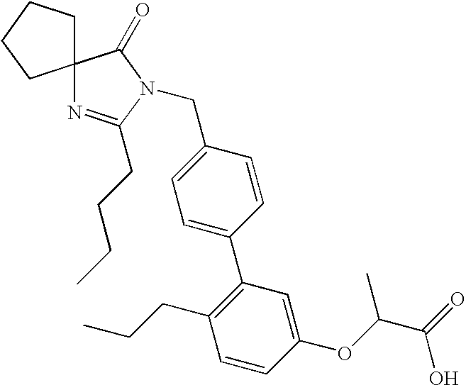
C1=C(C2=C(CCC)C=CC(OC(C)C(O)=O)=C2)C=CC(CN2C(CCCC)=NC3(C2=O)CCCC3)=C1
